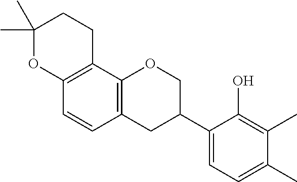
C1(C)(C)OC2=C(CC1)C1=C(C=C2)CC(C2=CC=C(C)C(C)=C2O)CO1
